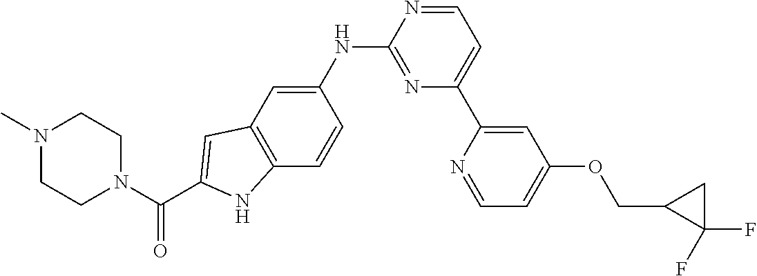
C1N(C)CCN(C(C2=CC3=C(C=CC(NC4=NC(C5=CC(OCC6C(F)(F)C6)=CC=N5)=CC=N4)=C3)N2)=O)C1
